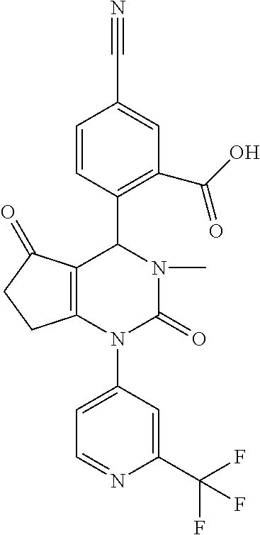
N#CC1=CC(C(O)=O)=C(C2C3=C(N(C4=CC=NC(C(F)(F)F)=C4)C(=O)N2C)CCC3=O)C=C1
